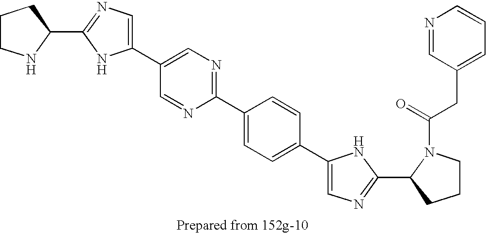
C1(C2=NC=C(C3=CN=C(C4=CC=C(C5=CN=C(C6CCCN6C(CC6=CC=CN=C6)=O)N5)C=C4)N=C3)N2)CCCN1
